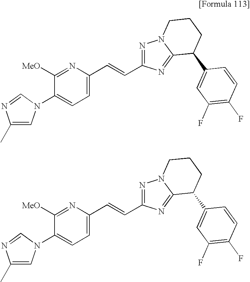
C1(C)=CN(C2=CC=C(C=CC3=NN4C(=N3)C(C3=CC(F)=C(F)C=C3)CCC4)N=C2[MeO])C=N1.C1(C)=CN(C2=CC=C(C=CC3=NN4C(=N3)C(C3=CC(F)=C(F)C=C3)CCC4)N=C2[MeO])C=N1
